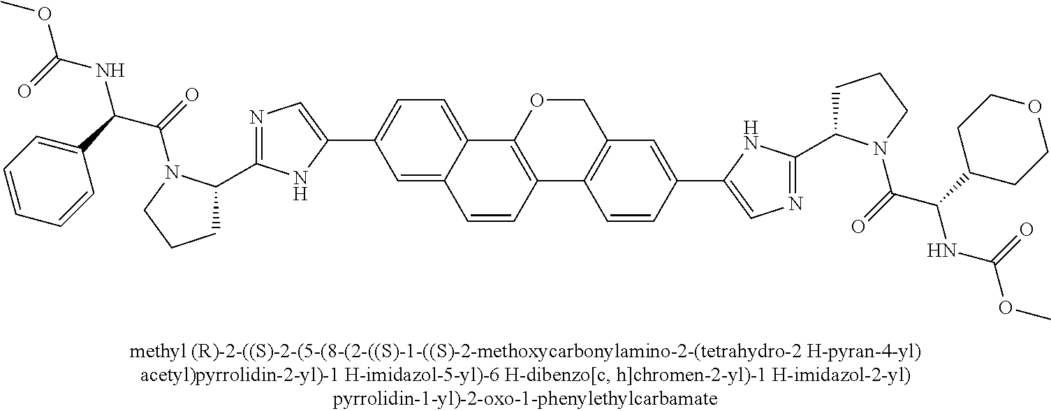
N1=C(C2CCCN2C(=O)C(C2=CC=CC=C2)NC(=O)OC)NC(C2=CC=C3C(=C2)C=CC2=C3OCC3=C2C=CC(C2=CN=C(C4CCCN4C(=O)C(C4CCOCC4)NC(=O)OC)N2)=C3)=C1
